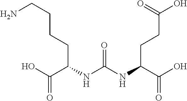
C(CCCC(NC(=O)NC(CCC(=O)O)C(=O)O)C(O)=O)N
